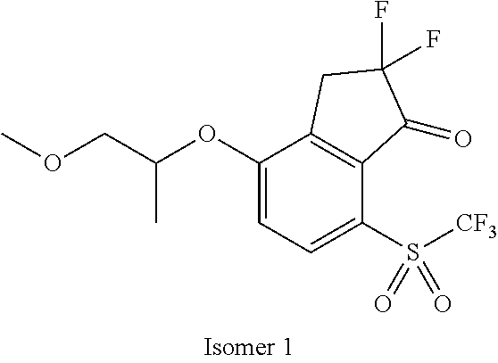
O(C1=CC=C(S([CF3])(=O)=O)C2=C1CC(F)(F)C2=O)C(COC)C
